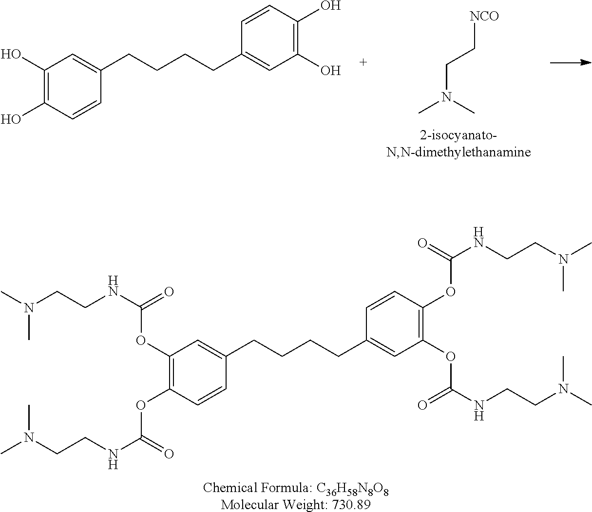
[Chemical Formula: C36H58N8O8Molecular Weight: 730.89].C1(OC(NCCN(C)C)=O)=C(OC(NCCN(C)C)=O)C=CC(CCCCC2=CC(OC(NCCN(C)C)=O)=C(OC(NCCN(C)C)=O)C=C2)=C1.C1(O)=C(O)C=CC(CCCCC2=CC(O)=C(O)C=C2)=C1.C(N(C)C)C[NCO]
